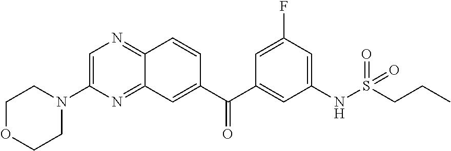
C1=C(N2CCOCC2)N=C2C(=N1)C=CC(C(C1=CC(NS(CCC)(=O)=O)=CC(F)=C1)=O)=C2
